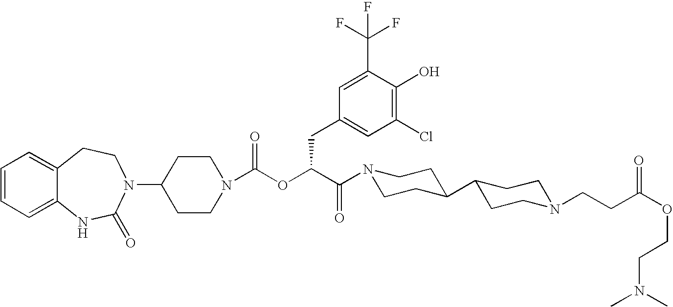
C1(N2C(=O)NC3=CC=CC=C3CC2)CCN(C(OC(C(=O)N2CCC(C3CCN(CCC(OCCN(C)C)=O)CC3)CC2)CC2=CC(Cl)=C(O)C(C(F)(F)F)=C2)=O)CC1
